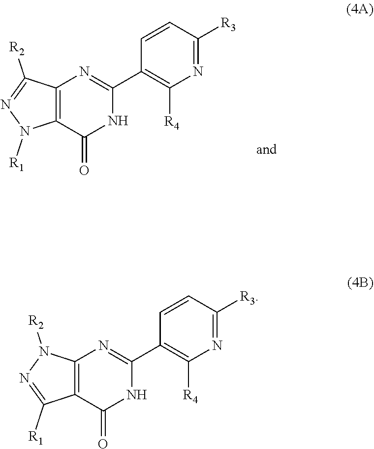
N1=C([R2])C2=C(N1[R1])C(=O)NC(C1=C([R4])N=C([R3])C=C1)=N2.N1([R2])C2=C(C(=O)NC(C3=C([R4])N=C([R3])C=C3)=N2)C([R1])=N1
